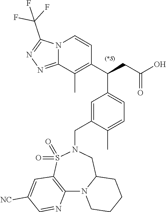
C12=C(S(=O)(=O)N(CC3=CC(C(C4=C(C)C5=NN=C(C(F)(F)F)N5C=C4)CC(O)=O)=CC=C3C)CC3N1CCCC3)C=C([NC])C=N2
